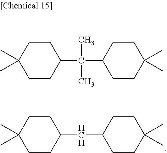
C1CC(CC2CCC(C)(C)CC2)CCC1(C)C.[H].C1CC(C(C2CCC(C)(C)CC2)(C)C)CCC1(C)C
